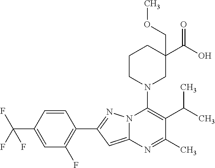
C1=CC(C(F)(F)F)=CC(F)=C1C1=NN2C(=C1)N=C(C)C(C(C)C)=C2N1CC(C(O)=O)(COC)CCC1
